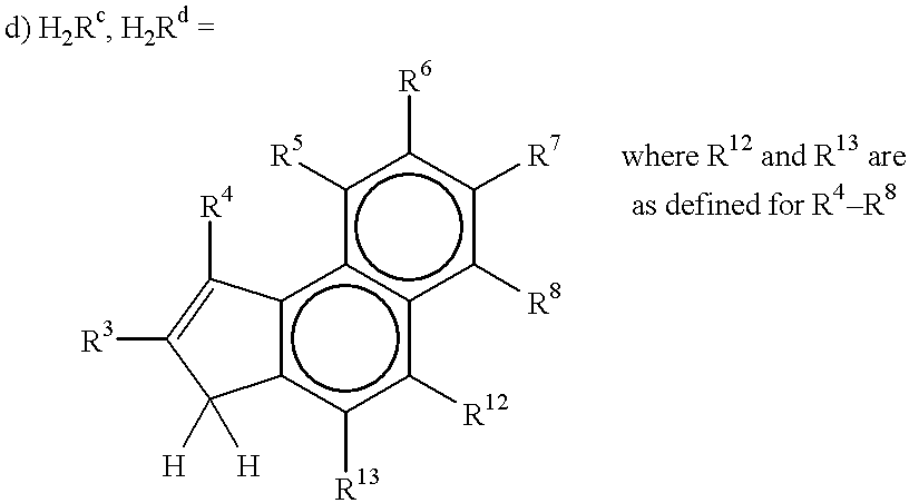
c12c(c3c(c([R12])c1[R13])c([R8])c([R7])c([R6])c3[R5])C([R4])=C([R3])C2([H])[H]
